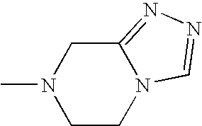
C12=NN=CN1CCN(C)C2
